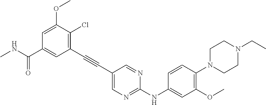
C1=C(OC)C(Cl)=C(C#CC2=CN=C(NC3=CC(OC)=C(N4CCN(CC)CC4)C=C3)N=C2)C=C1C(NC)=O
